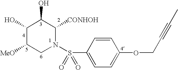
C1(O)C([MeO])CN(S(C2=CC=C(OCC#CC)C=C2)(=O)=O)C([CONHOH])C1O
